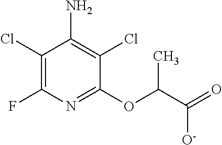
N1=C(OC(C(=O)[O-])C)C(Cl)=C(N)C(Cl)=C1F
